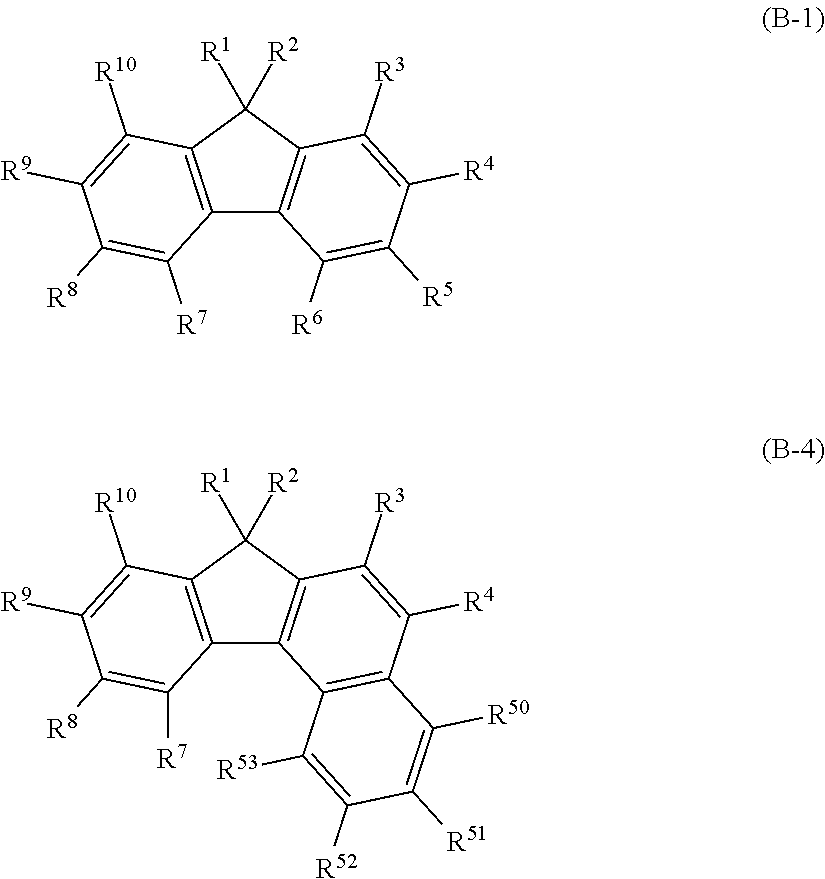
C12=C(C([R1])([R2])C3=C1C([R6])=C([R5])C([R4])=C3[R3])C([R10])=C([R9])C([R8])=C2[R7].C12=C(C([R1])([R2])C3=C1C1=C(C([R4])=C3[R3])C([R50])=C([R51])C([R52])=C1[R53])C([R10])=C([R9])C([R8])=C2[R7]
